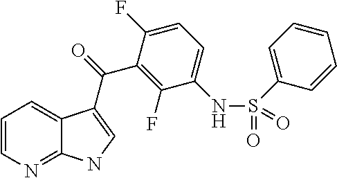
C12=NC=CC=C1C(C(=O)C1=C(F)C(NS(C3=CC=CC=C3)(=O)=O)=CC=C1F)=CN2
